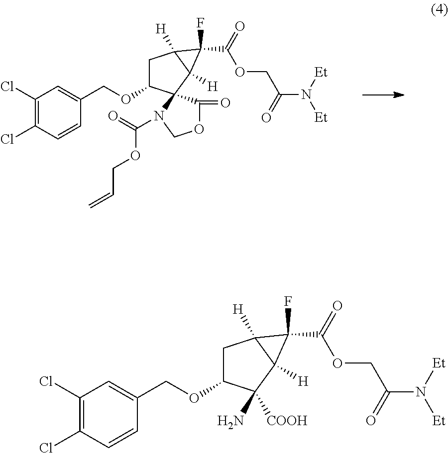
C1C(OCC2=CC(Cl)=C(Cl)C=C2)C2(C3([H])C1([H])C3(F)C(OCC(=O)N([Et])[Et])=O)N(C(OCC=C)=O)COC2=O.C1C(OCC2=CC(Cl)=C(Cl)C=C2)C(N)([COOH])C2([H])C1([H])C2(F)C(OCC(=O)N([Et])[Et])=O
